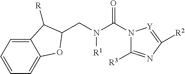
C12=CC=CC=C1OC(CN(C(=O)N1C([R3])=NC([R2])=[Y]1)[R1])C2[R]
